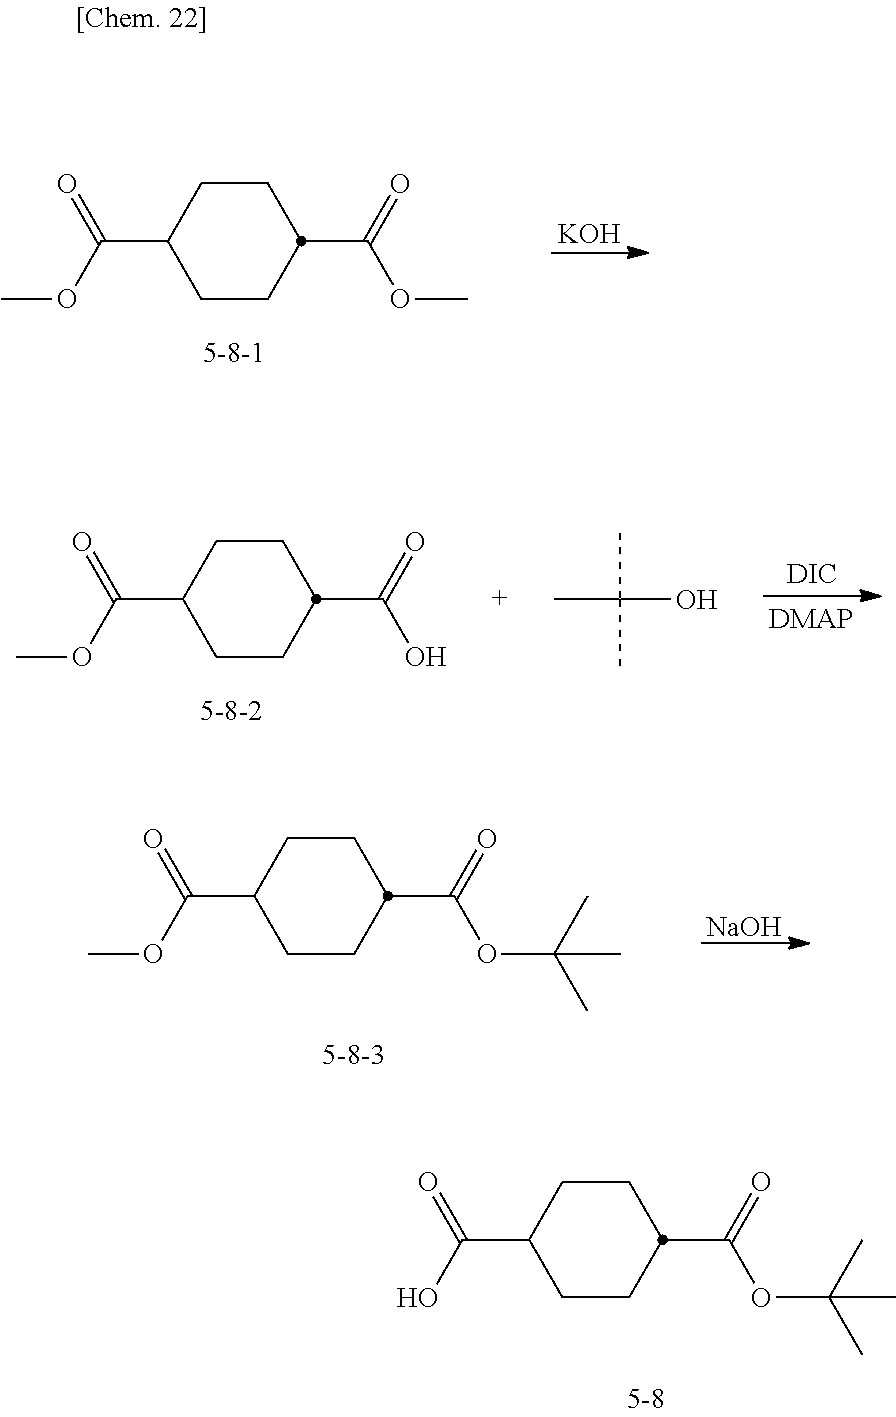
C1CC(C(=O)OC)CCC1C(OC)=O.[KOH].[DIC].C1CC(C(=O)O)CCC1C(OC)=O.CC(O)(C)C.C1CC(C(=O)OC(C)(C)C)CCC1C(OC)=O.[NaOH].C1CC(C(=O)OC(C)(C)C)CCC1C(O)=O
